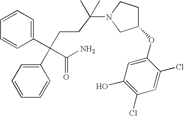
C1=CC=C(C(CCC(N2CC(OC3=CC(O)=C(Cl)C=C3Cl)CC2)(C)C)(C2=CC=CC=C2)C(=O)N)C=C1
